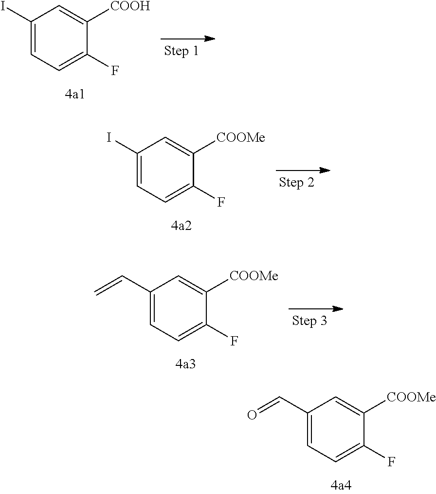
C1(I)=CC=C(F)C([COOH])=C1.C1(I)=CC=C(F)C([COOMe])=C1.C1(C=C)=CC=C(F)C([COOMe])=C1.C1(C=O)=CC=C(F)C([COOMe])=C1
